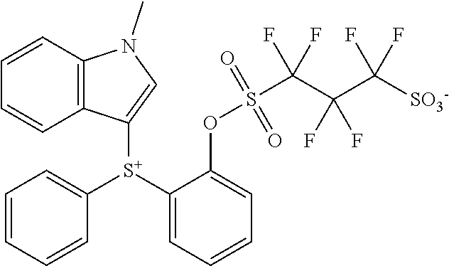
C1=CC2=C(C=C1)C([S+](C1=CC=CC=C1)C1=CC=CC=C1OS(=O)(=O)C(C(F)(F)C(F)([SO3-])F)(F)F)=CN2C
